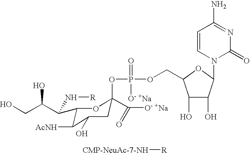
[CMP-NeuAc-7-NH][R].C(C(C(N[R])C1C([AcNH])C(O)CC(OP(=O)(OCC2C(O)C(O)C(N3C(=O)N=C(N)C=C3)O2)[O- +Na])(C([O- +Na])=O)O1)O)O
